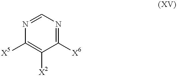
N1=CN=C([X6])C([X2])=C1[X5]
